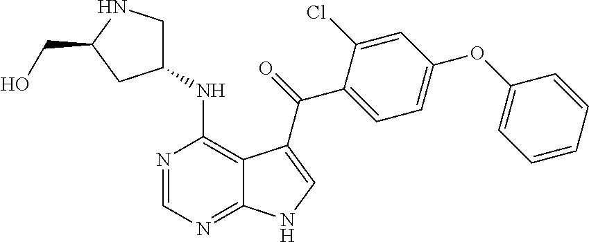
N1=CN=C2C(=C1NC1CNC(CO)C1)C(C(=O)C1=CC=C(OC3=CC=CC=C3)C=C1Cl)=CN2
